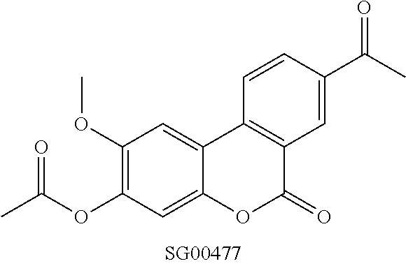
O(C1=C(OC)C=C2C(=C1)OC(=O)C1=C2C=CC(C(C)=O)=C1)C(C)=O
